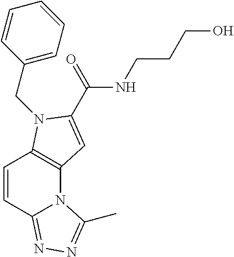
C1=CC2=NN=C(C)N2C2=C1N(CC1=CC=CC=C1)C(C(NCCCO)=O)=C2
